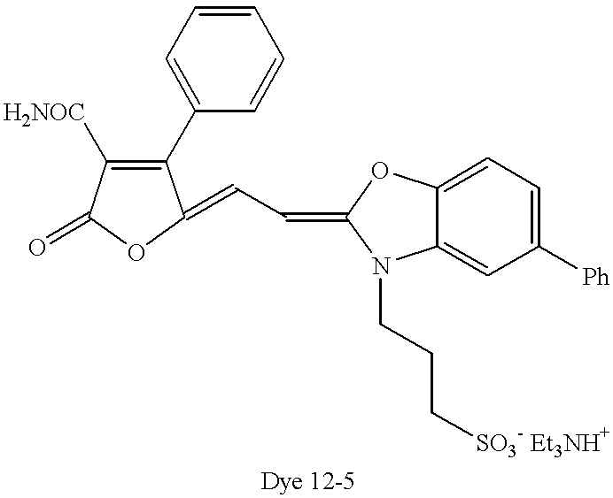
C1(C2=CC=CC=C2)=C([H2NOC])C(=O)OC1=CC=C1OC2=CC=C([Ph])C=C2N1CCC[SO3- Et3NH+]
